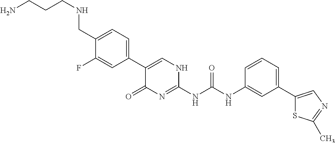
C1(C2=CC=C(CNCCCN)C(F)=C2)=CNC(NC(NC2=CC(C3=CN=C(C)S3)=CC=C2)=O)=NC1=O
